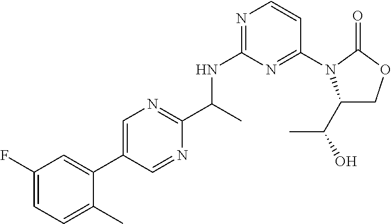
C1(F)=CC=C(C)C(C2=CN=C(C(C)NC3=NC=CC(N4C(C(O)C)COC4=O)=N3)N=C2)=C1
